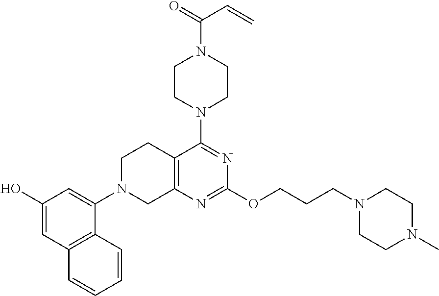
C1N(C2=CC(O)=CC3=C2C=CC=C3)CC2=C(C1)C(N1CCN(C(=O)C=C)CC1)=NC(OCCCN1CCN(C)CC1)=N2
